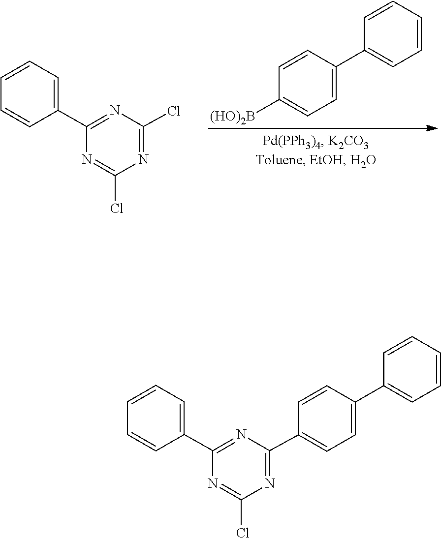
C1=CC(C2=NC(Cl)=NC(Cl)=N2)=CC=C1.C1=CC(C2=CC=CC=C2)=CC=C1[(HO)2B].C1=CC(C2=NC(C3=CC=C(C4=CC=CC=C4)C=C3)=NC(Cl)=N2)=CC=C1
